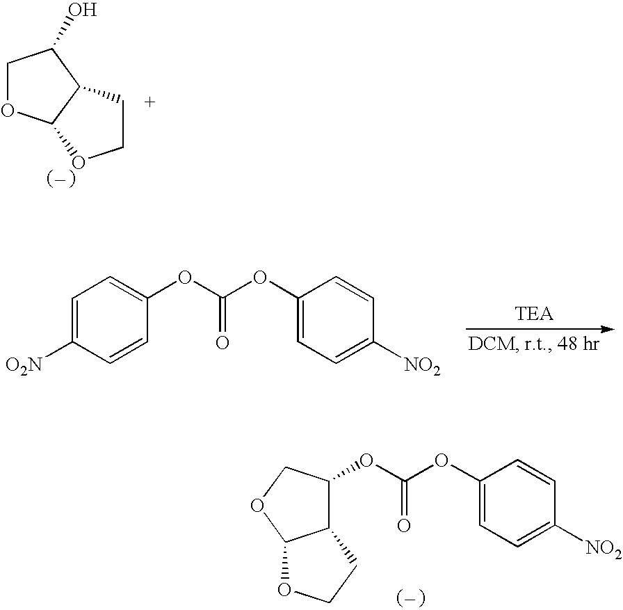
C1CC2C(O1)OCC2O.C1=C([O2N])C=CC(OC(OC2=CC=C([NO2])C=C2)=O)=C1.O(C(OC1=CC=C([NO2])C=C1)=O)C1C2C(OC1)OCC2
